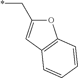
*CC1=CC2=C(O1)C=CC=C2
